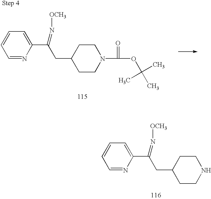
C1CN(C(=O)OC(C)(C)C)CCC1CC(C1=CC=CC=N1)=N[OCH3].C1CNCCC1CC(C1=CC=CC=N1)=N[OCH3]
